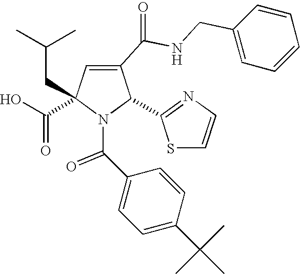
C1(C(NCC2=CC=CC=C2)=O)=CC(C(=O)O)(CC(C)C)N(C(C2=CC=C(C(C)(C)C)C=C2)=O)C1C1=NC=CS1
